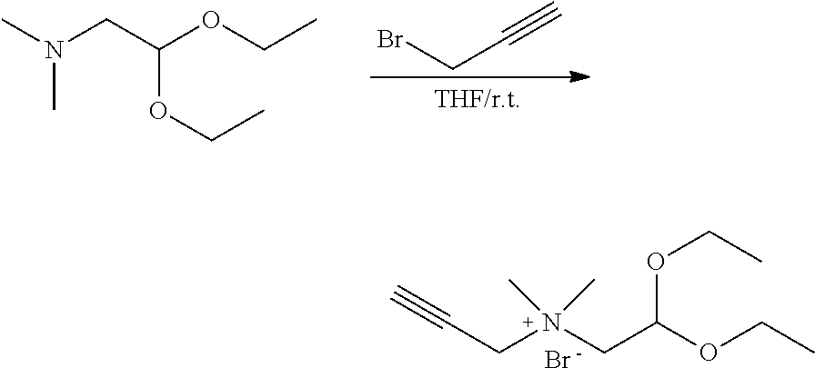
Br.C(CN(CC(OCC)OCC)(C)C)#C.CN(CC(OCC)OCC)C.BrCC#C
